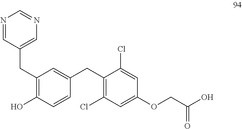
N1=CC(CC2=C(O)C=CC(CC3=C(Cl)C=C(OCC(=O)O)C=C3Cl)=C2)=CN=C1
